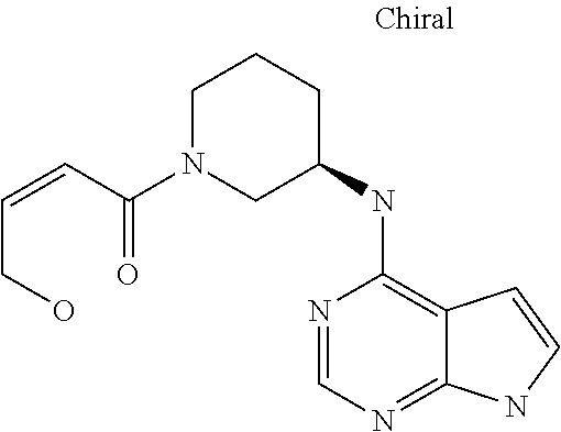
N1=CN=C2C(=C1NC1CCCN(C(C=CCO)=O)C1)C=CN2
